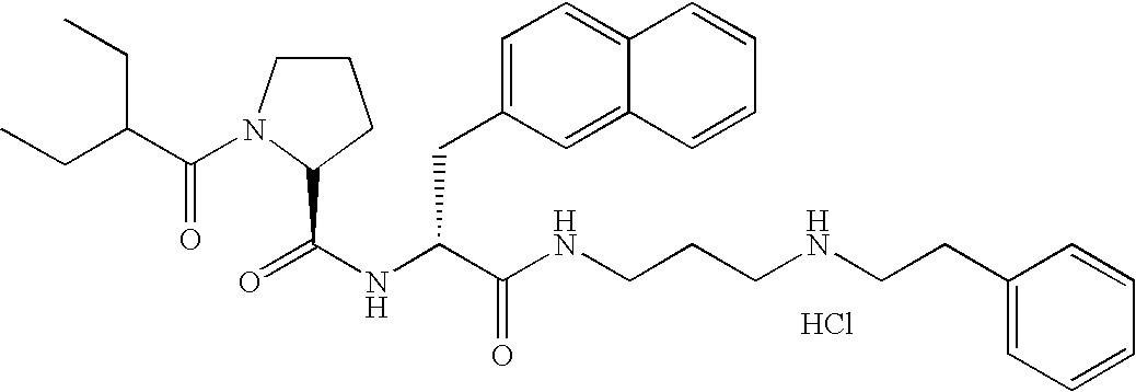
Cl.N(C(C(NCCCNCCC1=CC=CC=C1)=O)CC1=CC=C2C(=C1)C=CC=C2)C(=O)C1N(C(=O)C(CC)CC)CCC1
